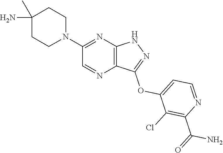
N1(C2=NC3=C(N=C2)C(OC2=CC=NC(C(=O)N)=C2Cl)=NN3)CCC(C)(N)CC1
